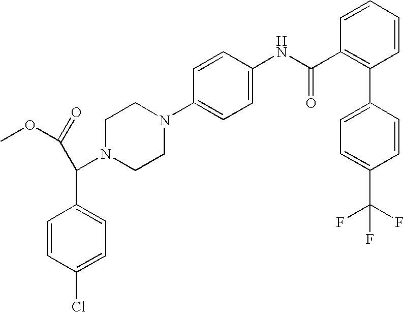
C1=CC(C2=C(C(NC3=CC=C(N4CCN(C(C5=CC=C(Cl)C=C5)C(=O)OC)CC4)C=C3)=O)C=CC=C2)=CC=C1C(F)(F)F
